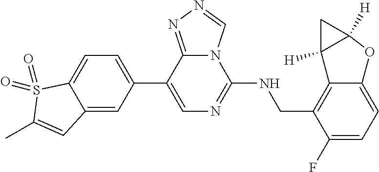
C1(F)=CC=C2C(=C1CNC1=NC=C(C3=CC=C4C(=C3)C=C(C)S4(=O)=O)C3=NN=CN13)C1([H])C([H])(O2)C1
